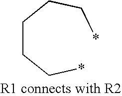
C(CC*)CC*
